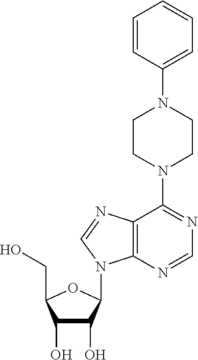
C1(O)C(O)C(N2C3=C(C(N4CCN(C5=CC=CC=C5)CC4)=NC=N3)N=C2)OC1CO
